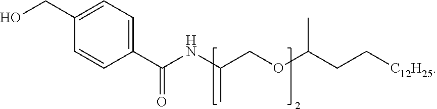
OCC1=CC=C(C(NC(COC(CC[C12H25])C)C)=O)C=C1
